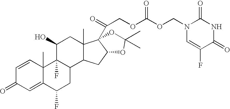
C1=CC2(C)C(=CC1=O)C(F)CC1C2(F)C(O)CC2(C)C1CC1C2(C(=O)COC(OCN2C=C(F)C(=O)NC2=O)=O)OC(C)(C)O1
